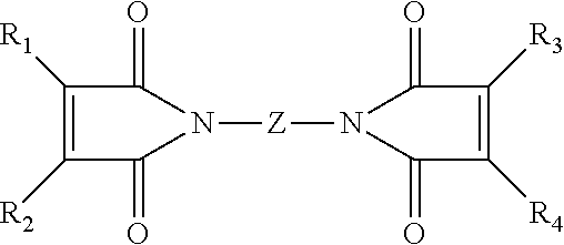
C1([R1])=C([R2])C(=O)N([Z]N2C(=O)C([R3])=C([R4])C2=O)C1=O
